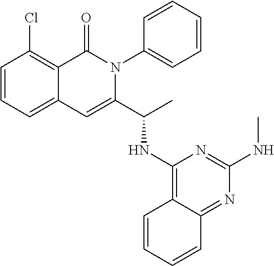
C1=CC=C2C(=C1Cl)C(=O)N(C1=CC=CC=C1)C(C(NC1=C3C(=NC(NC)=N1)C=CC=C3)C)=C2
